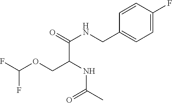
N(C(COC(F)F)C(=O)NCC1=CC=C(F)C=C1)C(C)=O
